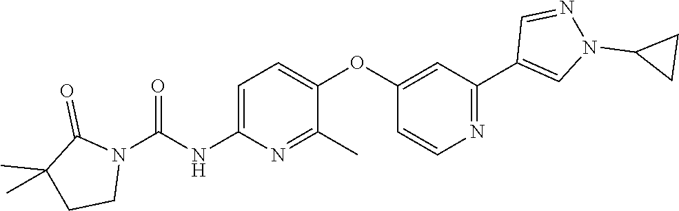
C1=C(NC(N2C(=O)C(C)(C)CC2)=O)N=C(C)C(OC2=CC(C3=CN(C4CC4)N=C3)=NC=C2)=C1
